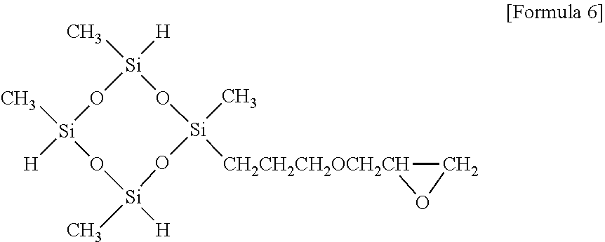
[Si]1([CH2CH2CH2OCH2CH]2CO2)(C)O[Si](C)([H])O[Si]([H])(C)O[Si](C)([H])O1
